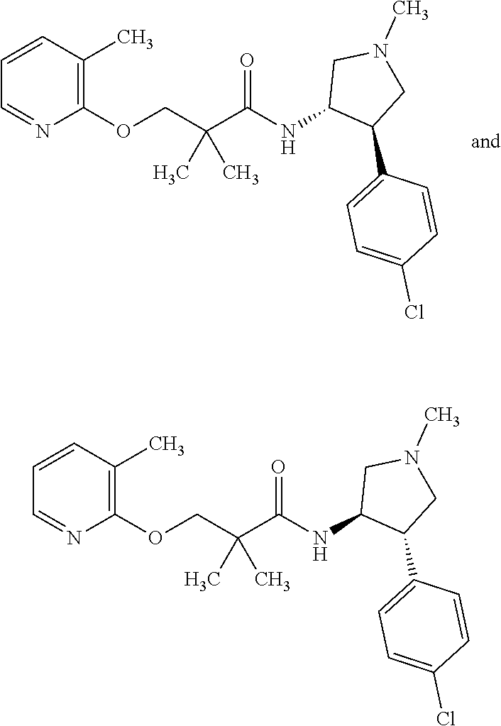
C1(OCC(C(NC2C(C3=CC=C(Cl)C=C3)CN(C)C2)=O)(C)C)=C(C)C=CC=N1.C1(OCC(C(NC2C(C3=CC=C(Cl)C=C3)CN(C)C2)=O)(C)C)=C(C)C=CC=N1
